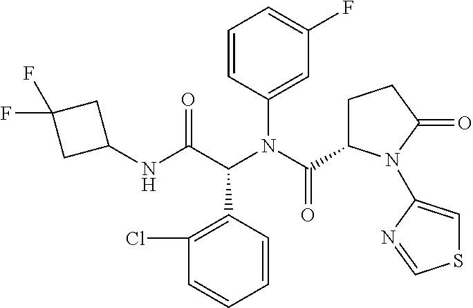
C1=CC(N(C(C(=O)NC2CC(F)(F)C2)C2=C(Cl)C=CC=C2)C(=O)C2CCC(=O)N2C2=CSC=N2)=CC(F)=C1
